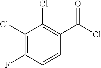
C1(Cl)=C(F)C=CC(C(Cl)=O)=C1Cl
